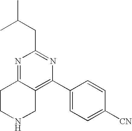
N1=C2C(=C(C3=CC=C([CN])C=C3)N=C1CC(C)C)CNCC2
